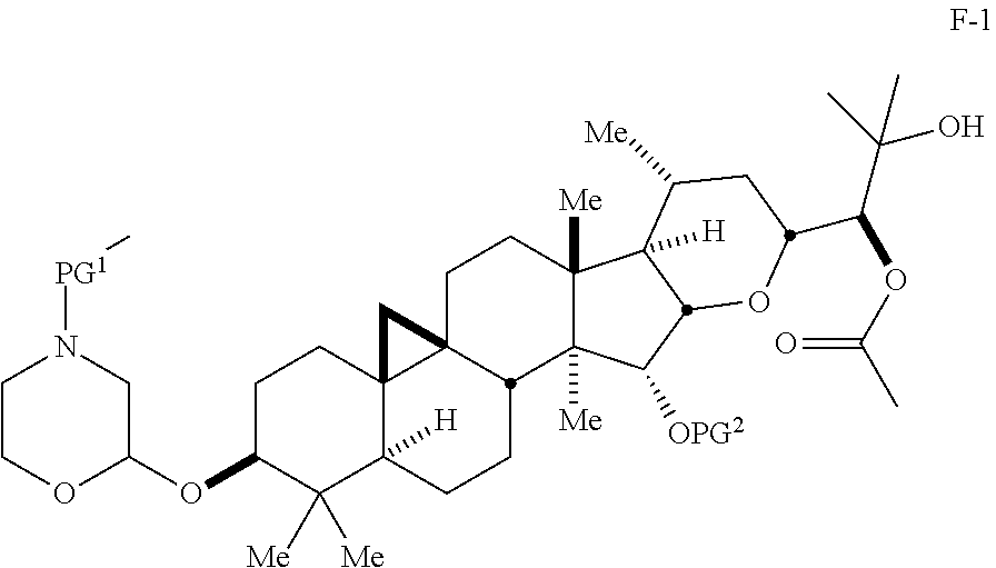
C1C(OC2CN([PG1]C)CCO2)C([Me])([Me])C2([H])C3(C1)C1(CCC4([Me])C([Me])(C([OPG2])C5C4([H])C([Me])CC(C(C(C)(O)C)OC(C)=O)O5)C1CC2)C3
